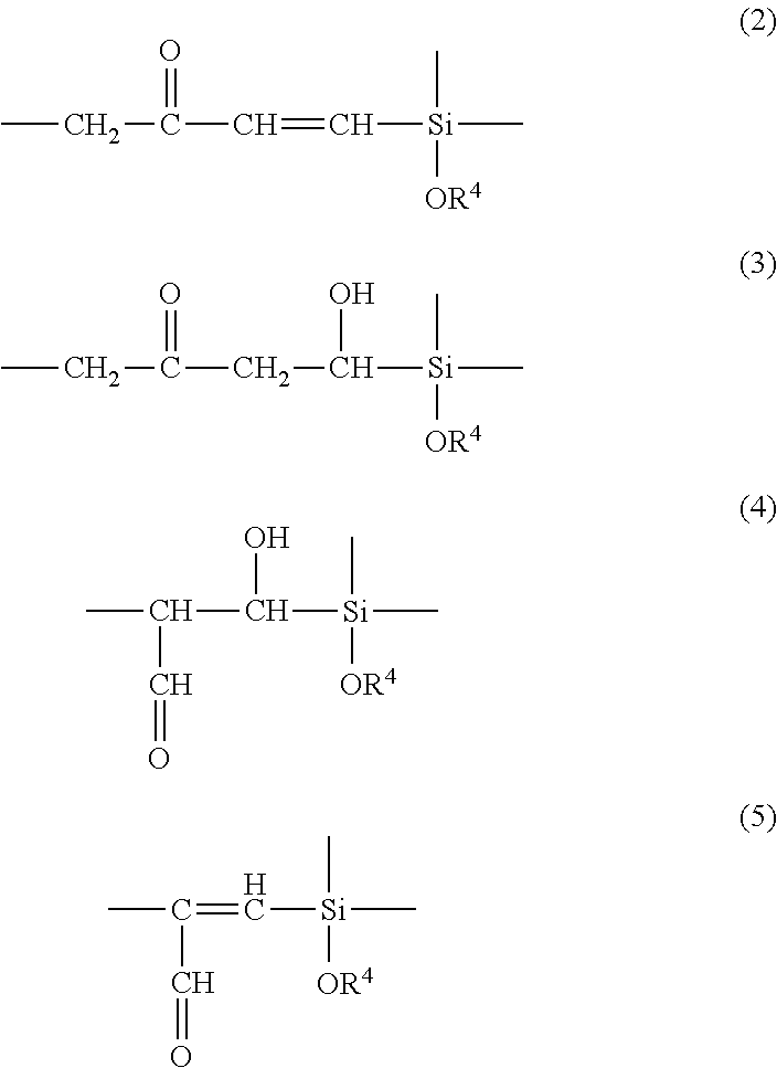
CCC(C=C[Si](C)(C)[OR4])=O.CCC(CC([Si](C)(C)[OR4])O)=O.CC(C([Si](C)(C)[OR4])O)C=O.CC(=C[Si](C)(C)[OR4])C=O
